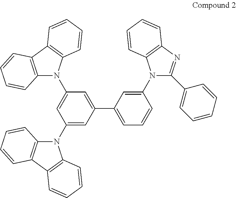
C1(N2C3=C(C4=C2C=CC=C4)C=CC=C3)=CC(C2=CC=CC(N3C4=C(N=C3C3=CC=CC=C3)C=CC=C4)=C2)=CC(N2C3=C(C4=C2C=CC=C4)C=CC=C3)=C1
